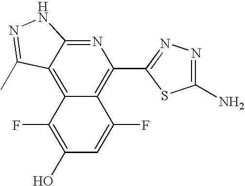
C1(C2=C3C(=C4C(=N2)NN=C4C)C(F)=C(O)C=C3F)=NN=C(N)S1
